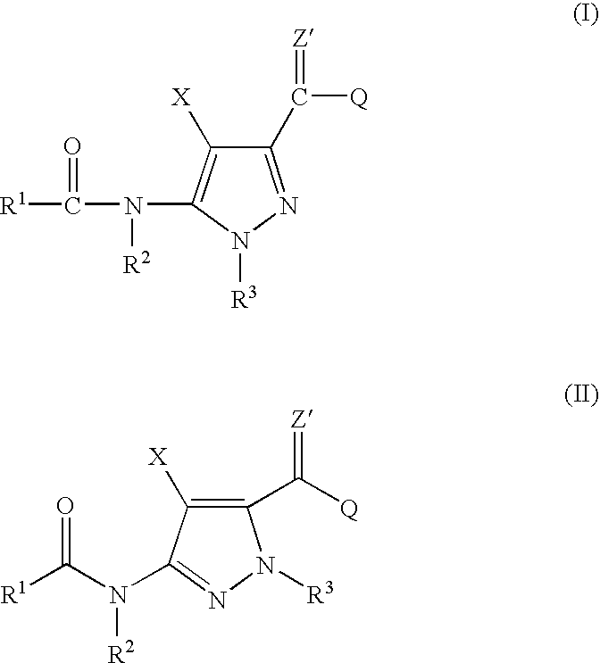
C1(C([Q])=[Z])=NN([R3])C(N([R2])C(=O)[R1])=C1[X].C1([X])=C(C([Q])=[Z])N([R3])N=C1N([R2])C(=O)[R1]
